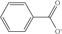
C1=CC=CC=C1C(=O)[O-]
